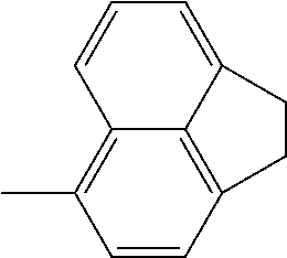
CC1=C2C3=C(C=C1)CCC3=CC=C2
